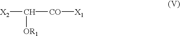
[X2]C([OR1])[CO][X1]
